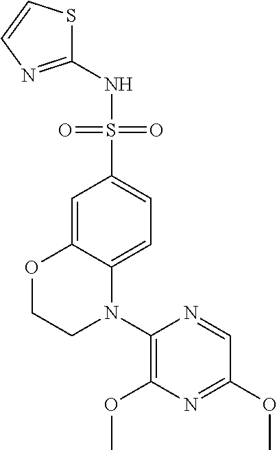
C1=C2C(=CC=C1S(=O)(=O)NC1=NC=CS1)N(C1=C(OC)N=C(OC)C=N1)CCO2
